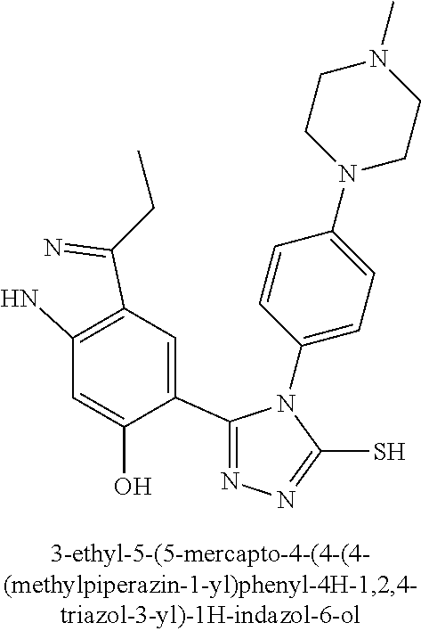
C1(C2=NN=C(S)N2C2=CC=C(N3CCN(C)CC3)C=C2)=CC(C(=N)CC)=C(N)C=C1O
